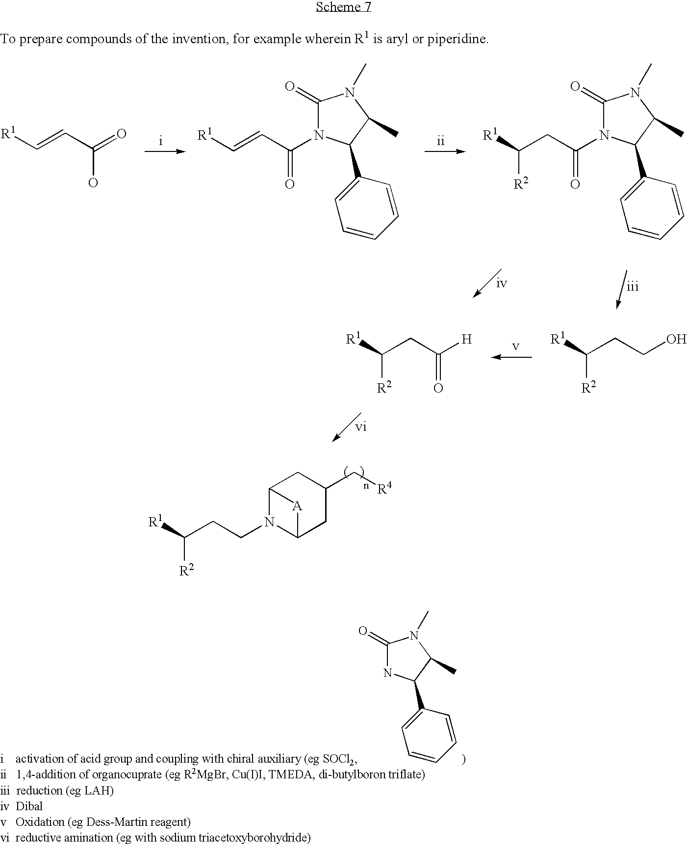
[R1]C=CC(=O)O.[R1]C=CC(=O)N1C(=O)N(C)C(C)C1C1=CC=CC=C1.[R1]C(CC(=O)N1C(=O)N(C)C(C)C1C1=CC=CC=C1)[R2].[R1]C(CCO)[R2].[R1]C(CC([H])=O)[R2].C12N(CCC([R1])[R2])C(CC(C[R4])C1)[A]2.C1(=O)NC(C2=CC=CC=C2)C(C)N1C
